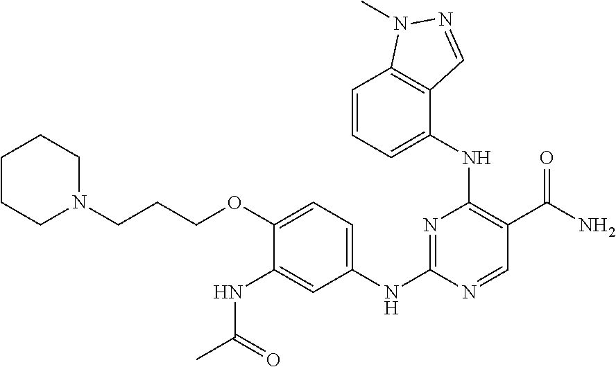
C1(NC(C)=O)=CC(NC2=NC(NC3=CC=CC4=C3C=NN4C)=C(C(N)=O)C=N2)=CC=C1OCCCN1CCCCC1
